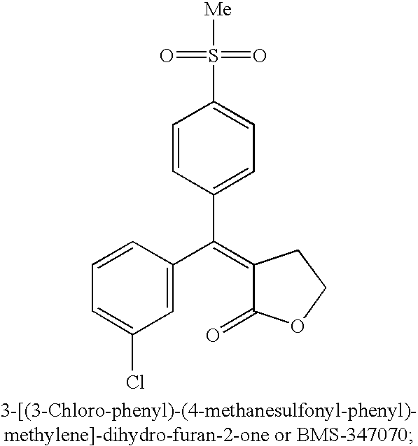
C1=CC(C(C2=CC(Cl)=CC=C2)=C2C(=O)OCC2)=CC=C1S([Me])(=O)=O
